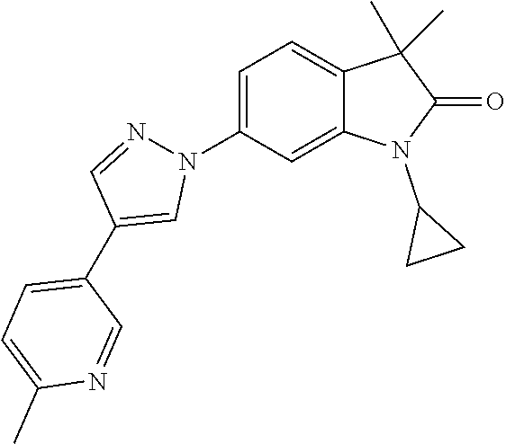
C1=C(N2N=CC(C3=CC=C(C)N=C3)=C2)C=C2C(=C1)C(C)(C)C(=O)N2C1CC1
